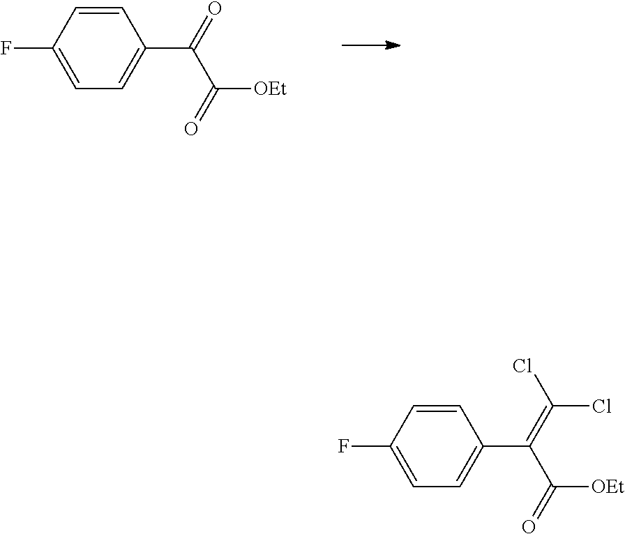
C1=C(F)C=CC(C(C([OEt])=O)=O)=C1.C1=C(F)C=CC(C(C([OEt])=O)=C(Cl)Cl)=C1
